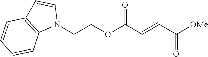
[OMe]C(C=CC(OCCN1C=CC2=C1C=CC=C2)=O)=O
